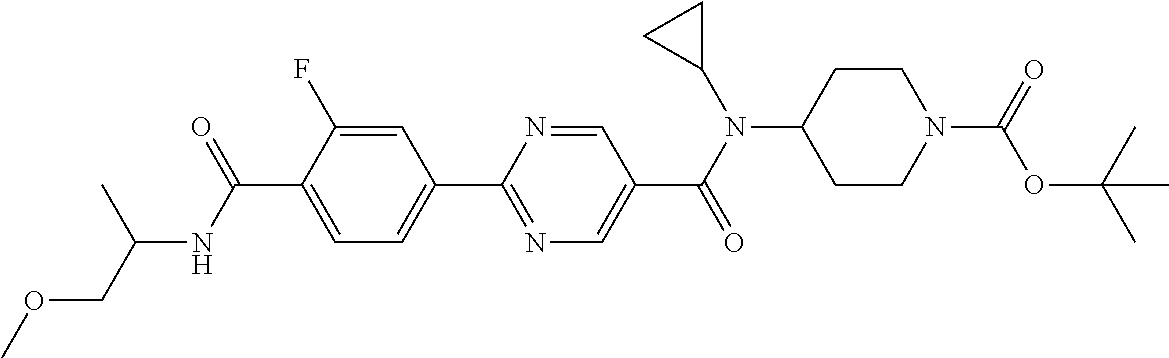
C1(C(NC(COC)C)=O)=CC=C(C2=NC=C(C(N(C3CC3)C3CCN(C(=O)OC(C)(C)C)CC3)=O)C=N2)C=C1F
